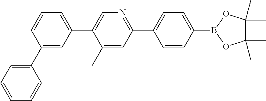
C1=CC=C(C2=CC(C3=CN=C(C4=CC=C(B5OC(C)(C)C(C)(C)O5)C=C4)C=C3C)=CC=C2)C=C1
